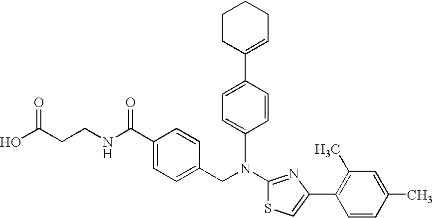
N(C1=NC(C2=C(C)C=C(C)C=C2)=CS1)(CC1=CC=C(C(NCCC(O)=O)=O)C=C1)C1=CC=C(C2=CCCCC2)C=C1
